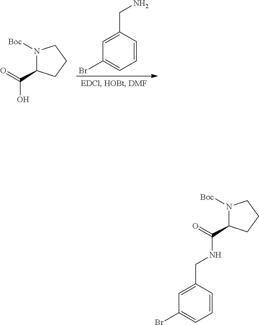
N1([Boc])C(C(=O)O)CCC1.C1=CC=C(Br)C=C1CN.N1([Boc])C(C(=O)NCC2=CC(Br)=CC=C2)CCC1
